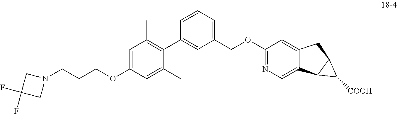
C1(OCCCN2CC(F)(F)C2)=CC(C)=C(C2=CC(COC3=NC=C4C(=C3)CC3C4C3[COOH])=CC=C2)C(C)=C1
